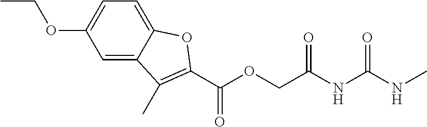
C1=C2C(=CC=C1OCC)OC(C(OCC(NC(NC)=O)=O)=O)=C2C
